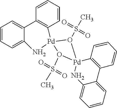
C1=CC=C2C(=C1)C1=C([Pd]3(N2)O(S(C)(=O)=O)[Pd]2(O3S(C)(=O)=O)NC3=CC=CC=C3C3=C2C=CC=C3)C=CC=C1
